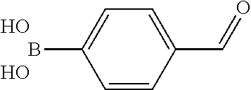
C1=CC(B)=CC=C1C=O.O.O
